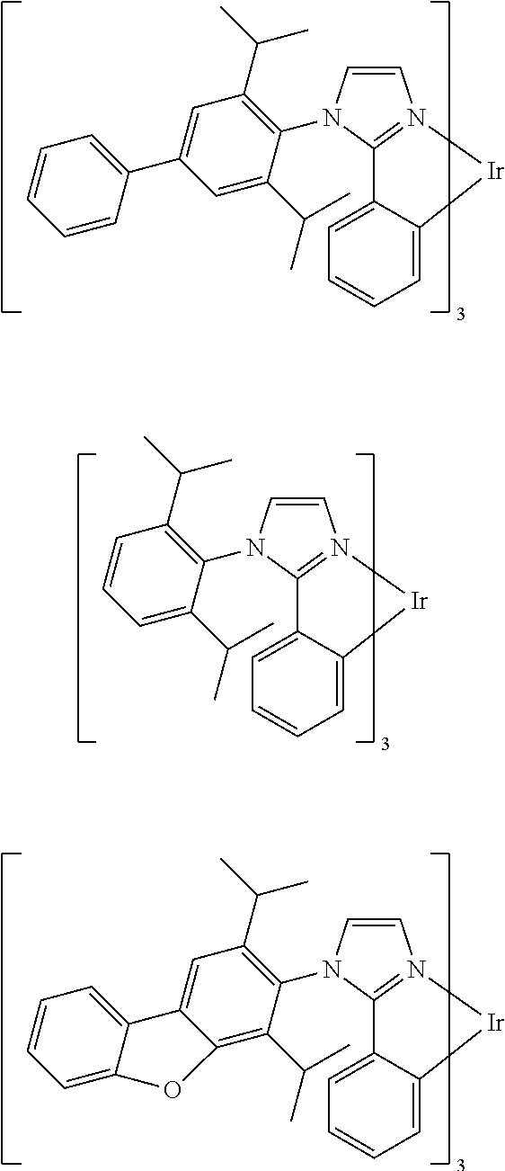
C1=CN(C2=C(C(C)C)C=C(C3=CC=CC=C3)C=C2C(C)C)C2=N1[Ir]C1=CC=CC=C21.C1=CN(C2=C(C(C)C)C=CC=C2C(C)C)C2=N1[Ir]C1=CC=CC=C21.C1=CN(C2=C(C(C)C)C=C3C(=C2C(C)C)OC2=CC=CC=C32)C2=N1[Ir]C1=CC=CC=C21
